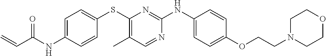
C1=C(NC(C=C)=O)C=CC(SC2=C(C)C=NC(NC3=CC=C(OCCN4CCOCC4)C=C3)=N2)=C1
